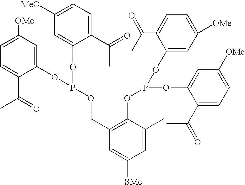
C1=C([OMe])C=C(OP(OC2=CC([MeO])=CC=C2C(=O)C)OCC2=C(OP(OC3=CC([OMe])=CC=C3C(C)=O)OC3=CC([OMe])=CC=C3C(=O)C)C(C)=CC([SMe])=C2)C(C(=O)C)=C1
